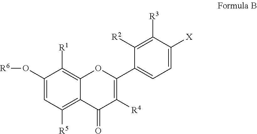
C1(O[R6])=CC([R5])=C2C(=C1[R1])OC(C1=CC=C([X])C([R3])=C1[R2])=C([R4])C2=O
